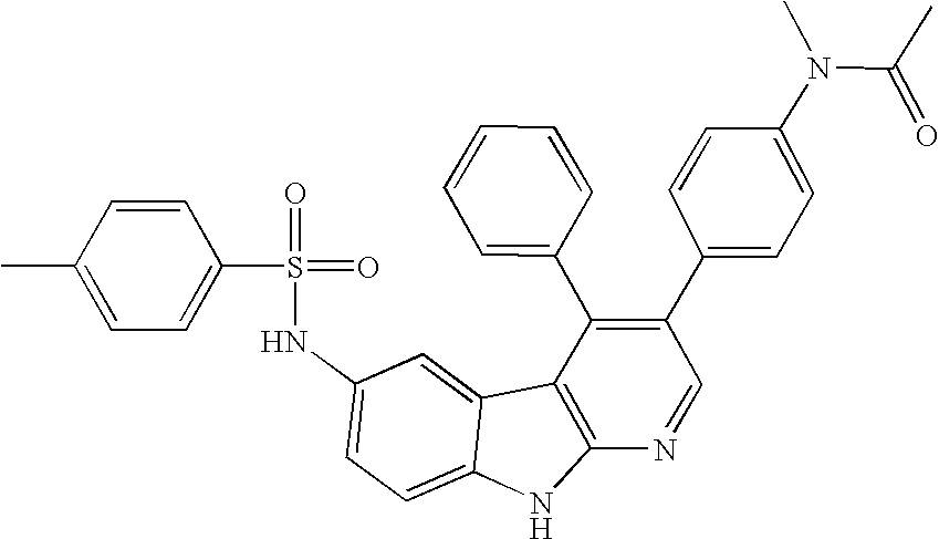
N(C1=CC=C2C(=C1)C1=C(N2)N=CC(C2=CC=C(N(C(=O)C)C)C=C2)=C1C1=CC=CC=C1)S(=O)(C1=CC=C(C)C=C1)=O
